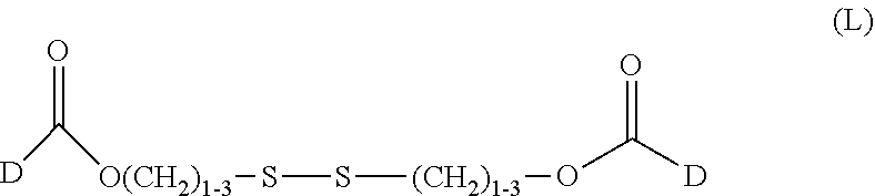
[D]C([O(CH2)1-3]SS[(CH2)1-3]OC([D])=O)=O
